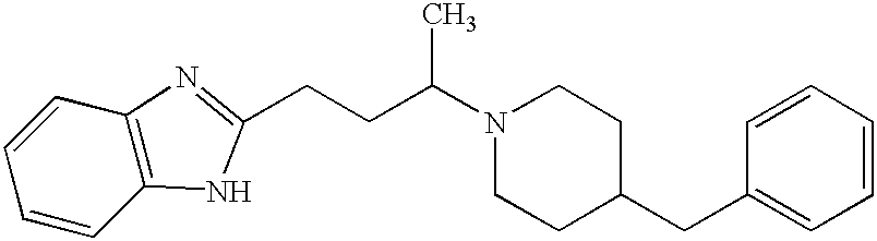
C1=CC=CC2=C1N=C(CCC(N1CCC(CC3=CC=CC=C3)CC1)C)N2
